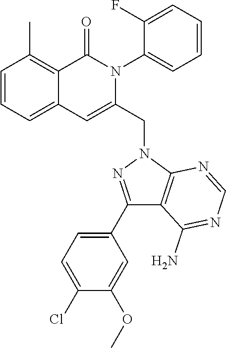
C1=CC=C2C(=C1C)C(=O)N(C1=CC=CC=C1F)C(CN1C3=C(C(N)=NC=N3)C(C3=CC=C(Cl)C(OC)=C3)=N1)=C2
